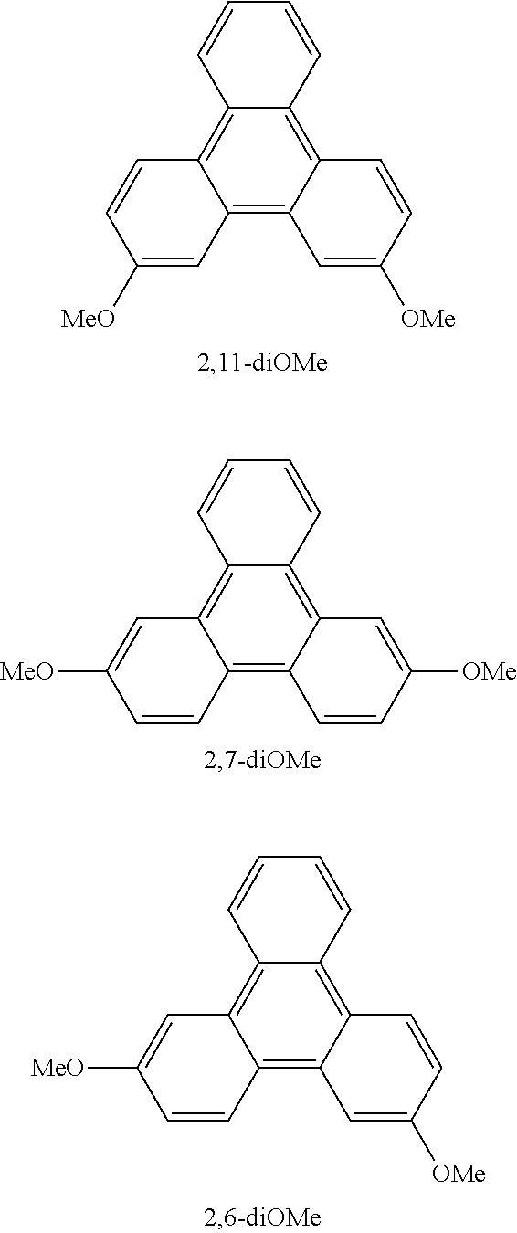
C12=C3C(=C4C(=C1C=CC([MeO])=C2)C=CC=C4)C=CC([OMe])=C3.C12=C3C(=C4C(=C1C=C([MeO])C=C2)C=CC=C4)C=C([OMe])C=C3.C12=C3C(=C4C(=C1C=C([MeO])C=C2)C=CC=C4)C=CC([OMe])=C3
